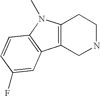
C12=C(CNCC1)C1=C(N2C)C=CC(F)=C1
